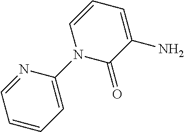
C1=CC=C(N2C(=O)C(N)=CC=C2)N=C1
